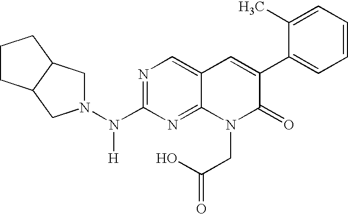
N1=C(N(N2CC3C(C2)CCC3)[H])N=C2C(=C1)C=C(C1=CC=CC=C1C)C(=O)N2CC(=O)O
